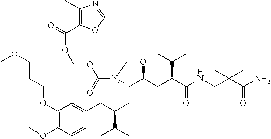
NC(C(CNC(C(CC1C(CC(C(C)C)CC2=CC(OCCCOC)=C(OC)C=C2)N(C(OCOC(=O)C2=C(C)N=CO2)=O)CO1)C(C)C)=O)(C)C)=O
